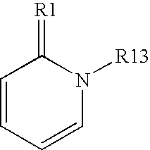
C1=CC=CN([R13])C1=[R1]
